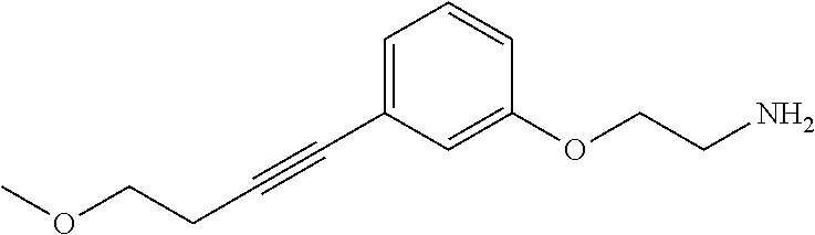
C(C#CC1=CC=CC(OCCN)=C1)COC
